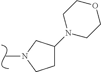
CN1CC(N2CCOCC2)CC1
